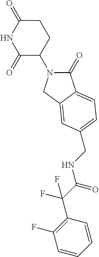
C1(=O)N(C2CCC(=O)NC2=O)CC2=CC(CNC(C(F)(C3=C(F)C=CC=C3)F)=O)=CC=C12
